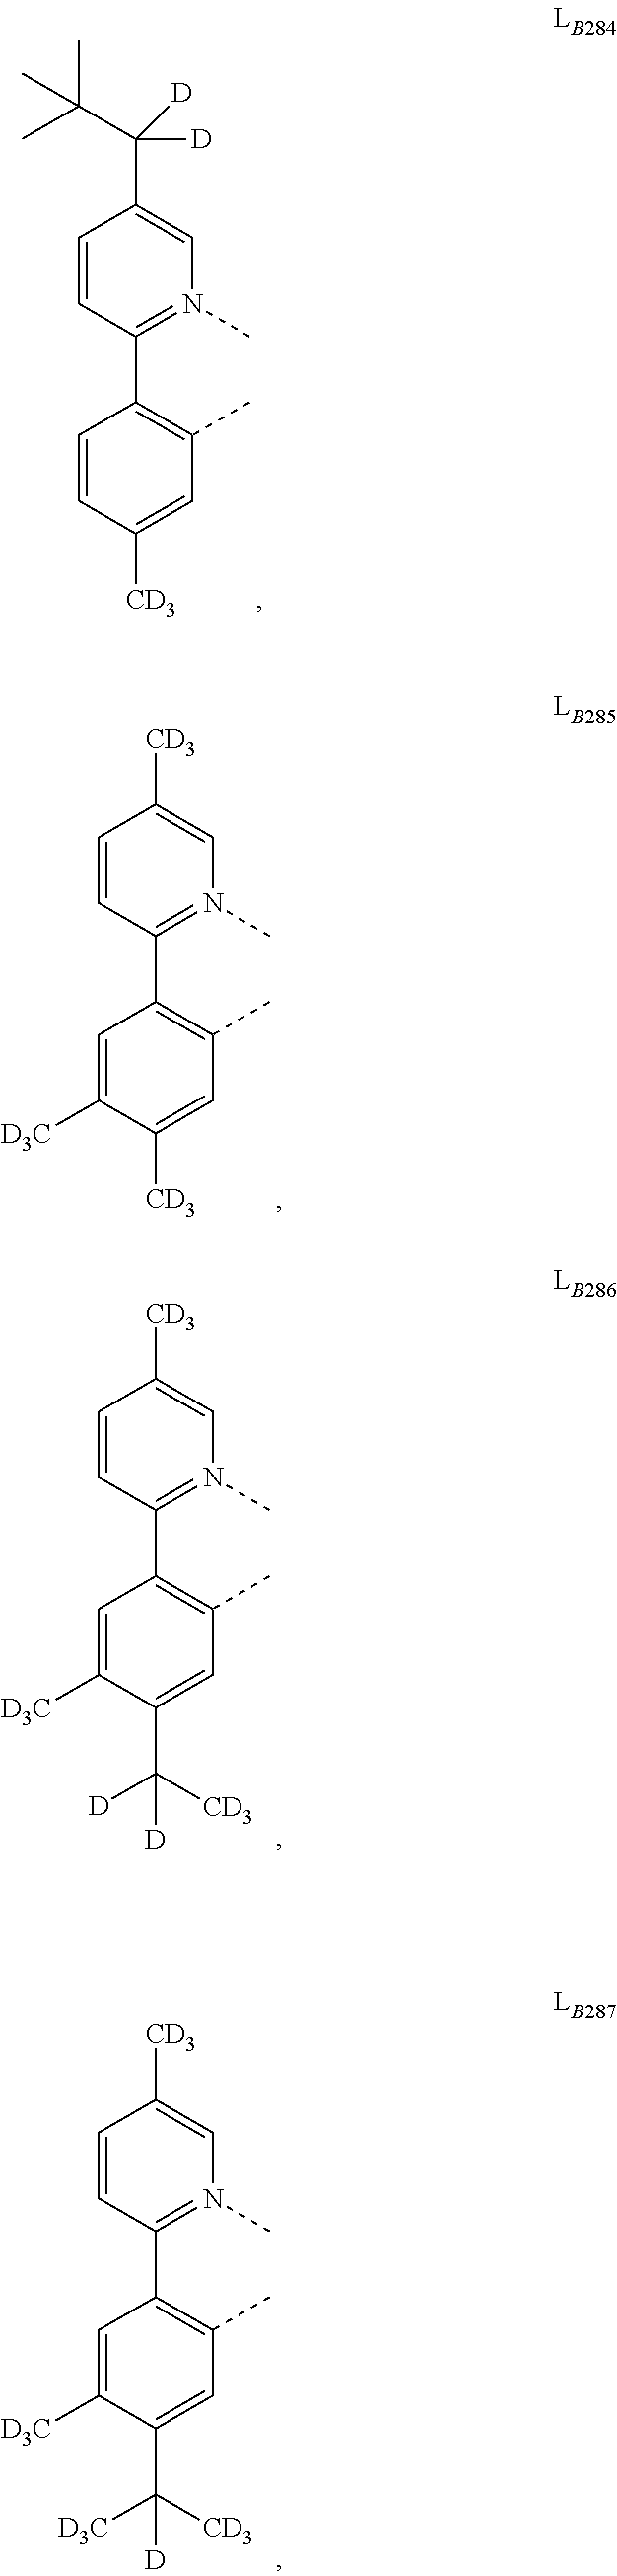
C1=CC(C2=C(C)C=C([CD3])C=C2)=N(C)C=C1C(C(C)(C)C)([D])[D].C1=CC(C2=C(C)C=C([CD3])C([D3C])=C2)=N(C)C=C1[CD3].C1=CC(C2=C(C)C=C(C([D])([CD3])[D])C([D3C])=C2)=N(C)C=C1[CD3].C1=CC(C2=C(C)C=C(C([D3C])([CD3])[D])C([D3C])=C2)=N(C)C=C1[CD3]
